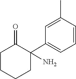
C1(C2(N)CCCCC2=O)=CC=CC(C)=C1
